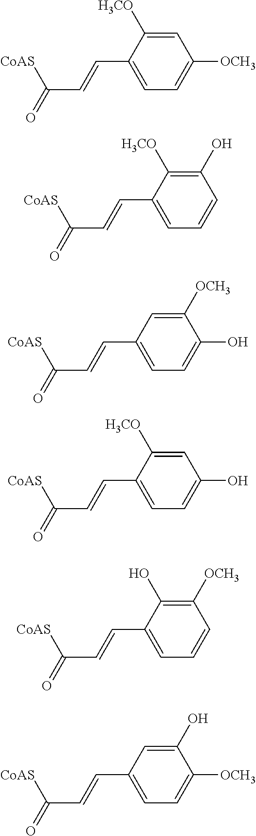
C1=C([H3CO])C(C=CC(=O)[CoAS])=CC=C1[OCH3].C1(O)=C([H3CO])C(C=CC(=O)[CoAS])=CC=C1.C1([OCH3])=CC(C=CC(=O)[CoAS])=CC=C1O.C1=C([H3CO])C(C=CC(=O)[CoAS])=CC=C1O.C1([OCH3])=C(O)C(C=CC(=O)[CoAS])=CC=C1.C1(O)=CC(C=CC(=O)[CoAS])=CC=C1[OCH3]
